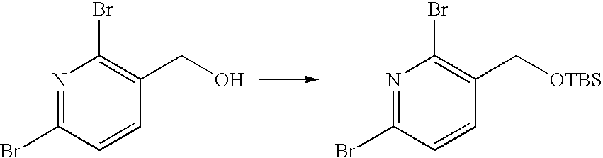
N1=C(Br)C=CC(CO)=C1Br.N1=C(Br)C=CC(C[OTBS])=C1Br
